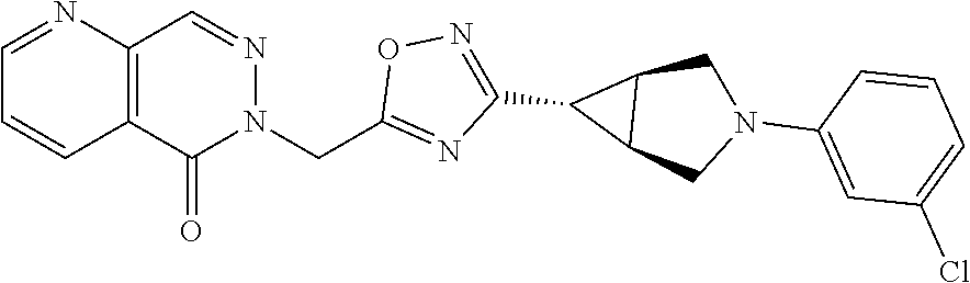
C12=C(C=NN(CC3=NC(C4C5C4CN(C4=CC(Cl)=CC=C4)C5)=NO3)C1=O)N=CC=C2
